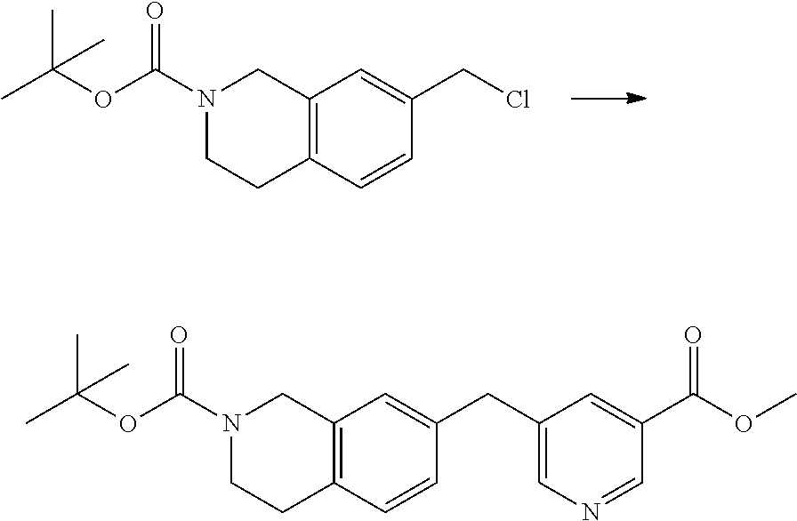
C12=C(C=CC(CCl)=C1)CCN(C(OC(C)(C)C)=O)C2.C12=C(C=CC(CC3=CN=CC(C(OC)=O)=C3)=C1)CCN(C(OC(C)(C)C)=O)C2
